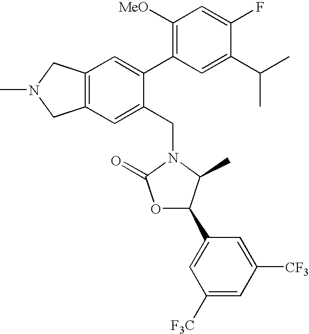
C12=C(C=C(CN3C(C)C(C4=CC([F3C])=CC([CF3])=C4)OC3=O)C(C3=C([MeO])C=C(F)C(C(C)C)=C3)=C1)CN(C)C2
